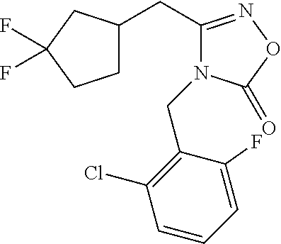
C1C(CC2=NOC(=O)N2CC2=C(Cl)C=CC=C2F)CC(F)(F)C1
